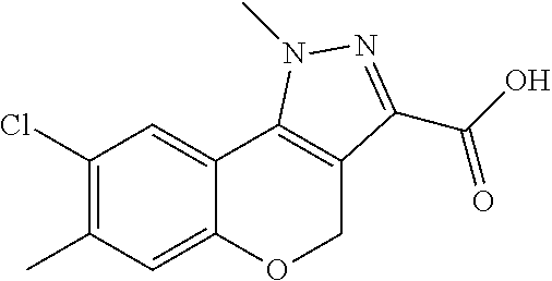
C1(Cl)=C(C)C=C2C(=C1)C1=C(CO2)C(C(O)=O)=NN1C
